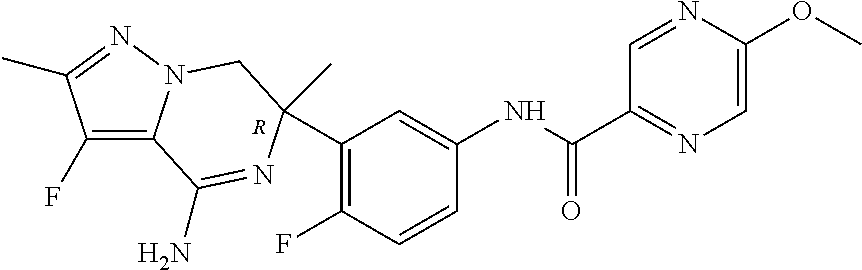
C1(C2(C)N=C(N)C3=C(F)C(C)=NN3C2)=C(F)C=CC(NC(C2=NC=C(OC)N=C2)=O)=C1.[R]
